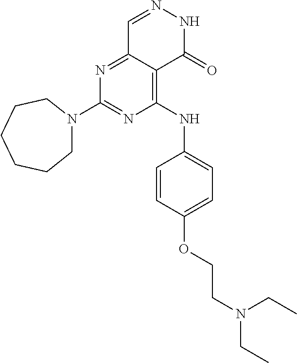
N1=C2C(=C(NC3=CC=C(OCCN(CC)CC)C=C3)N=C1N1CCCCCC1)C(=O)NN=C2
